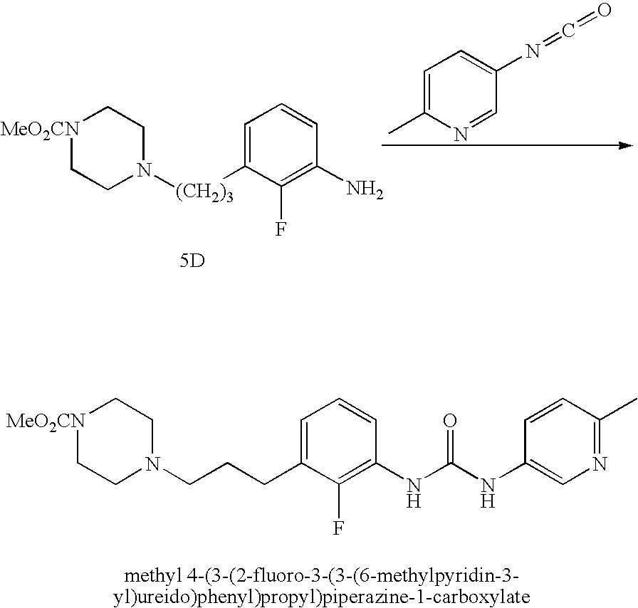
[5D].C1=NC(C)=CC=C1N=C=O.[(CH2)3](N1CC[MeO2CN]CC1)C1=CC=CC(N)=C1F.[methyl 4-(3-(2-fluoro-3-(3-(6-methylpyridin-3-yl)ureido)phenyl)propyl)piperazine-1-carboxylate].C1=C(CCCN2CC[MeO2CN]CC2)C(F)=C(NC(NC2=CN=C(C)C=C2)=O)C=C1
